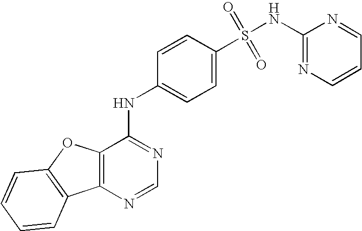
C12=C(C(NC3=CC=C(S(NC4=NC=CC=N4)(=O)=O)C=C3)=NC=N1)OC1=C2C=CC=C1
